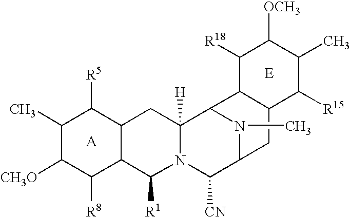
C1([CH3O])C([R8])C2C(C([R5])C1C)CC1([H])N(C2[R1])C([CN])C2CC3C(C1N2C)C([R18])C([OCH3])C(C)C3[R15]
